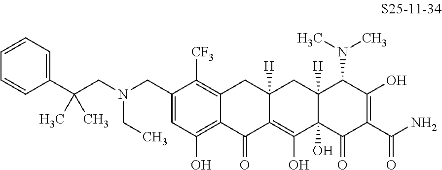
C1=C(CN(CC(C2=CC=CC=C2)(C)C)CC)C([CF3])=C2C(=C1O)C(=O)C1=C(O)C3(O)C([H])(CC1([H])C2)C(N(C)C)C(O)=C(C(N)=O)C3=O
